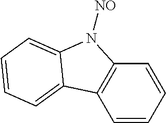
C1=CC=CC2=C1C1=CC=CC=C1N2[NO]
